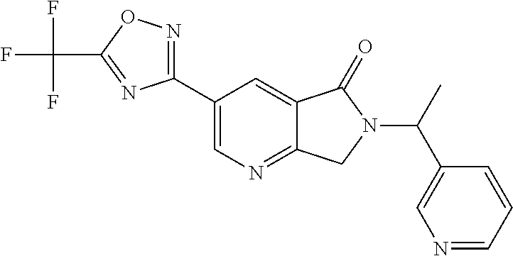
C1(C(N2C(=O)C3=CC(C4=NOC(C(F)(F)F)=N4)=CN=C3C2)C)=CN=CC=C1
